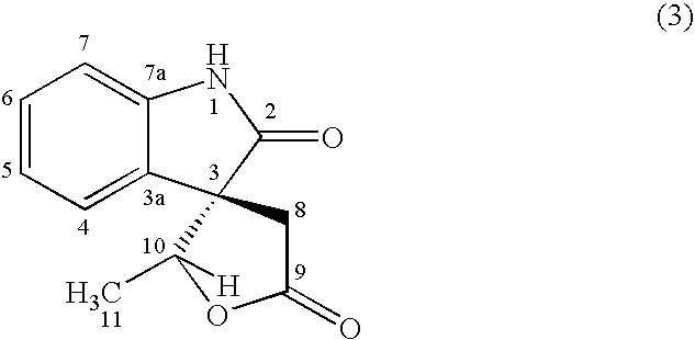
C12=CC=CC=C1C1(C(=O)N2)CC(=O)OC1(C)[H]
